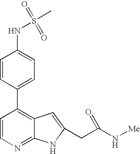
C1=CC(C2=C3C(=NC=C2)NC(CC(N[Me])=O)=C3)=CC=C1NS(C)(=O)=O
